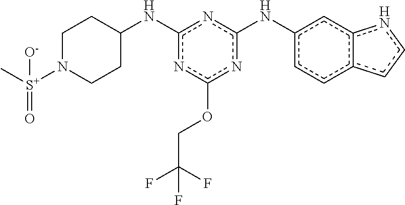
N(c1nc(OCC(F)(F)F)nc(NC2CCN([S+](C)(=O)[O-])CC2)n1)c1cc2c(cc1)ccn2
